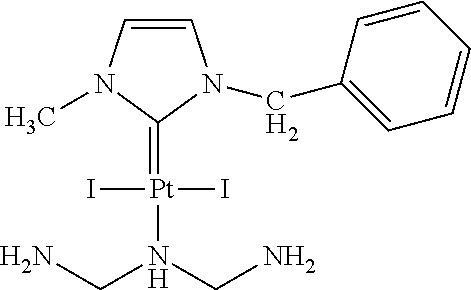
C1=CN(C)C(=[Pt](I)(I)N(CN)CN)N1CC1=CC=CC=C1
